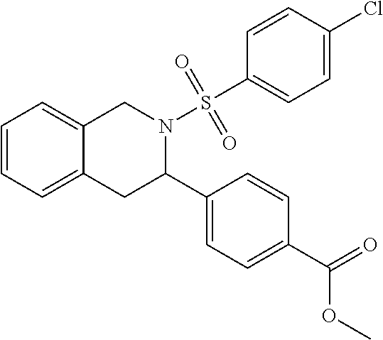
C1=CC=C2C(=C1)CN(S(C1=CC=C(Cl)C=C1)(=O)=O)C(C1=CC=C(C(OC)=O)C=C1)C2
